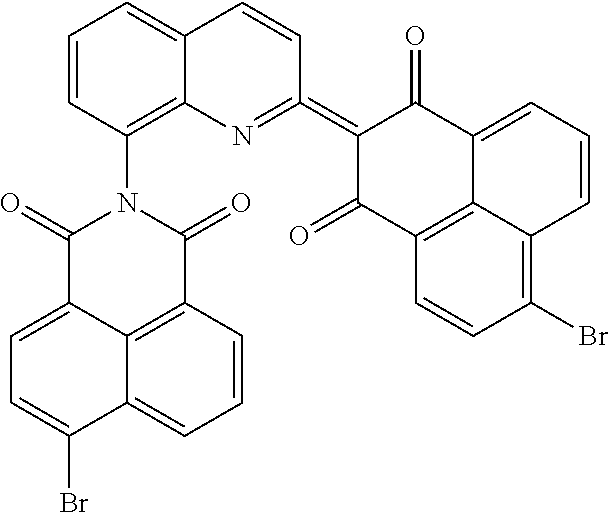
C1=CC(N2C(=O)C3=CC=C(Br)C4=CC=CC(=C34)C2=O)=C2C(=C1)C=CC(=C1C(=O)C3=C4C(=CC=CC4=C(Br)C=C3)C1=O)=N2
